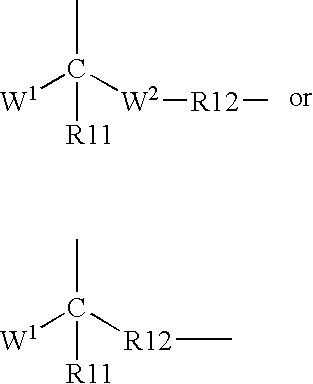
CC([W2][R12]C)([W1])[R11].CC([R12]C)([W1])[R11]
